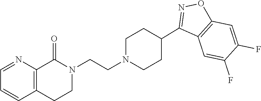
C1=NC2=C(C=C1)CCN(CCN1CCC(C3=NOC4=C3C=C(F)C(F)=C4)CC1)C2=O
